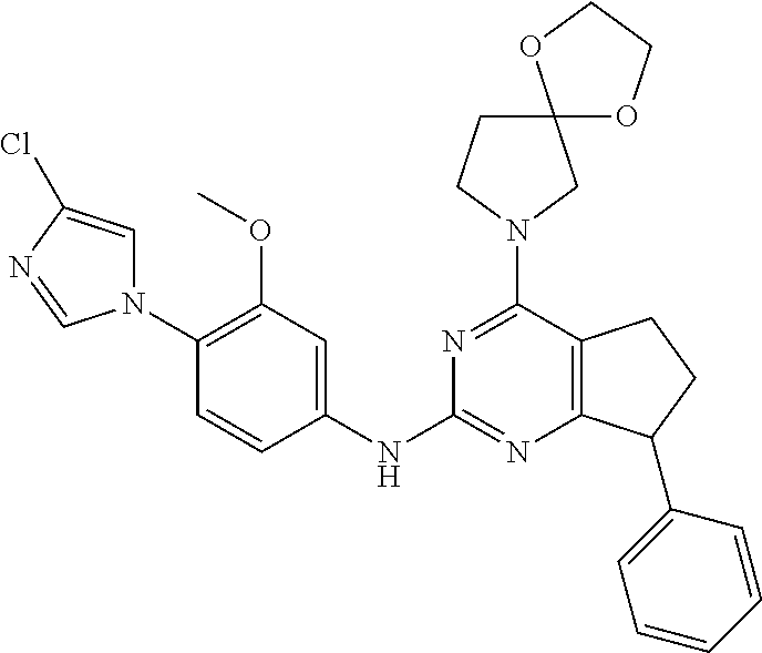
C1(N2C=C(Cl)N=C2)=C(OC)C=C(NC2=NC3=C(C(N4CC5(CC4)OCCO5)=N2)CCC3C2=CC=CC=C2)C=C1
